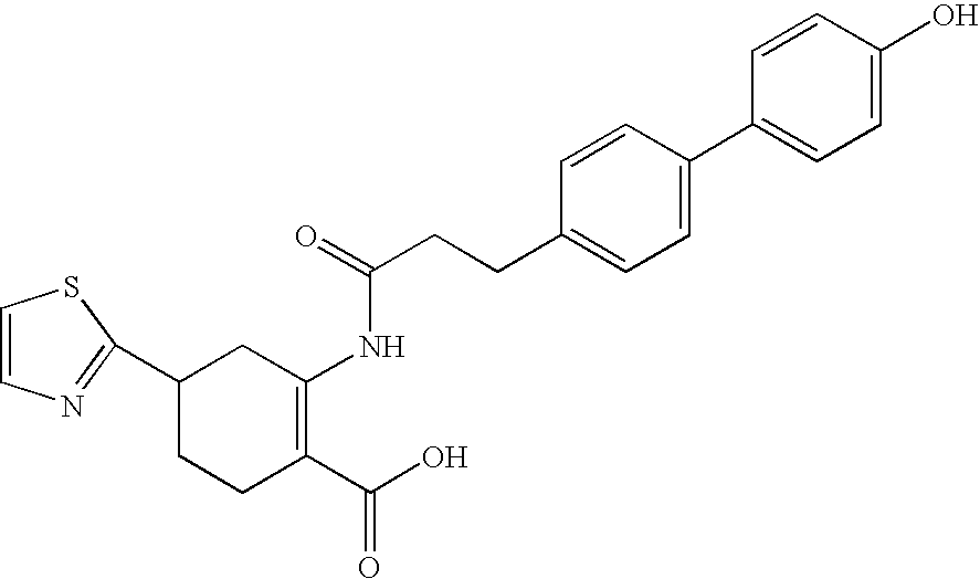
C1=CN=C(C2CCC(C(O)=O)=C(NC(=O)CCC3=CC=C(C4=CC=C(O)C=C4)C=C3)C2)S1
